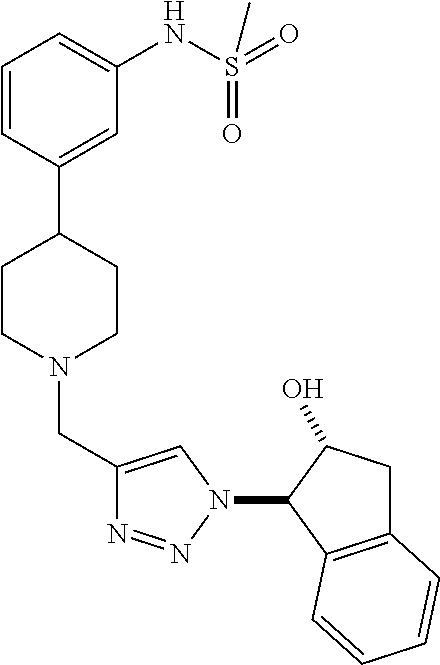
C1=CC(C2CCN(CC3=CN(C4C(O)CC5=C4C=CC=C5)N=N3)CC2)=CC(NS(=O)(=O)C)=C1
